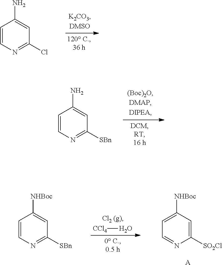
C1=CN=C(Cl)C=C1N.C1=CN=C([SBn])C=C1N.[A].C1=CN=C([SBn])C=C1[NHBoc].[CCl4]O.C1=C([NHBoc])C=C([SO2Cl])N=C1
